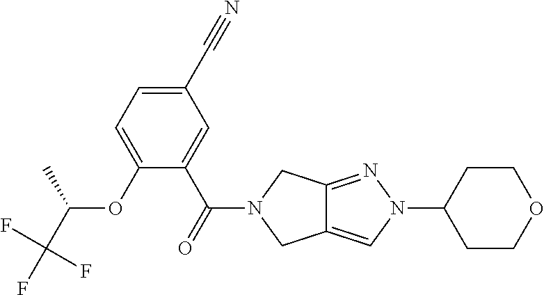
O(C1=CC=C(C#N)C=C1C(=O)N1CC2=CN(C3CCOCC3)N=C2C1)C(C(F)(F)F)C
